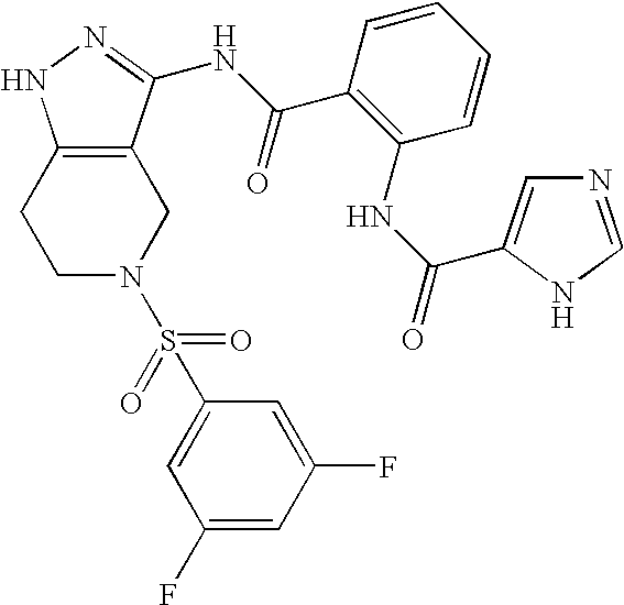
C1N(S(=O)(=O)C2=CC(F)=CC(F)=C2)CC2=C(C1)NN=C2NC(C1=C(NC(=O)C2=CN=CN2)C=CC=C1)=O
